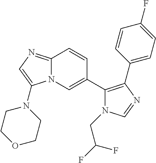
C12=NC=C(N3CCOCC3)N1C=C(C1=C(C3=CC=C(F)C=C3)N=CN1CC(F)F)C=C2
